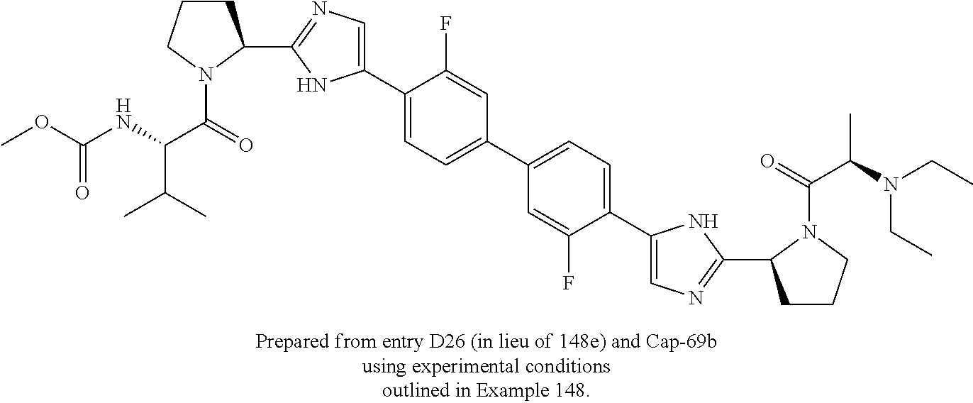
C(=O)(OC)NC(C(N1C(C2=NC=C(C3=CC=C(C4=CC=C(C5=CN=C(C6CCCN6C(=O)C(N(CC)CC)C)N5)C(F)=C4)C=C3F)N2)CCC1)=O)C(C)C
